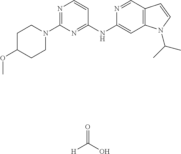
C1C(OC)CCN(C2=NC=CC(NC3=CC4=C(C=N3)C=CN4C(C)C)=N2)C1.O=C(O)[H]
